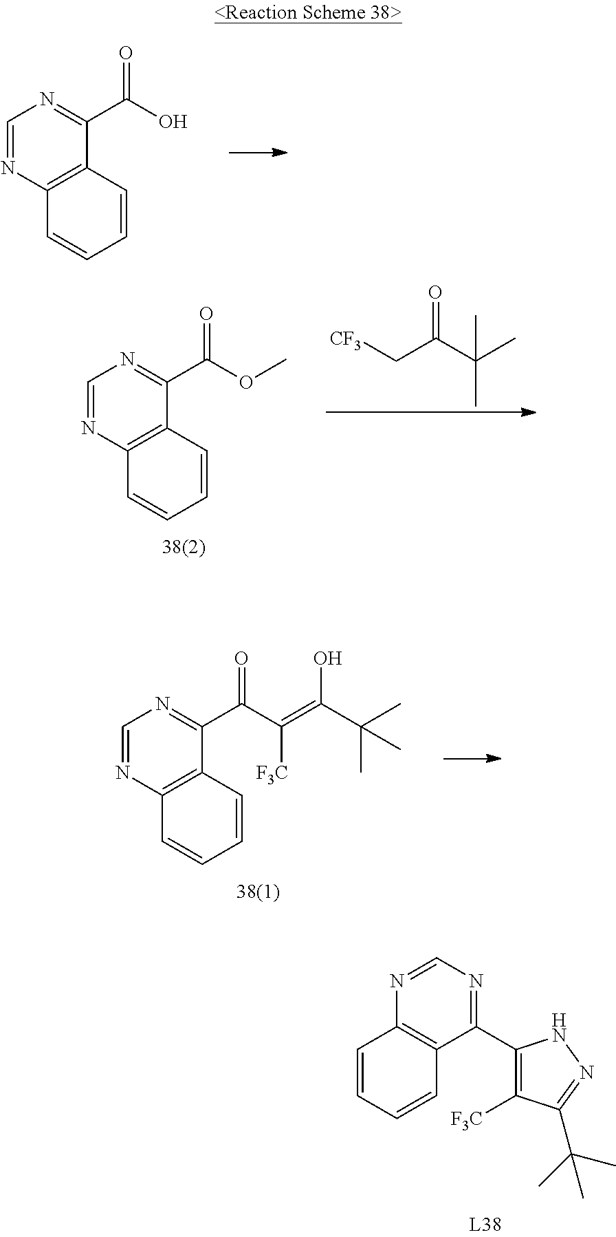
C1=NC2=C(C(C(O)=O)=N1)C=CC=C2.C1=NC2=C(C(C(C([F3C])=C(C(C)(C)C)O)=O)=N1)C=CC=C2.C1(C2=C([F3C])C(C(C)(C)C)=NN2)=NC=NC2=C1C=CC=C2.C1=NC2=C(C(C(OC)=O)=N1)C=CC=C2.C(C(C(C)(C)C)=O)[CF3]
